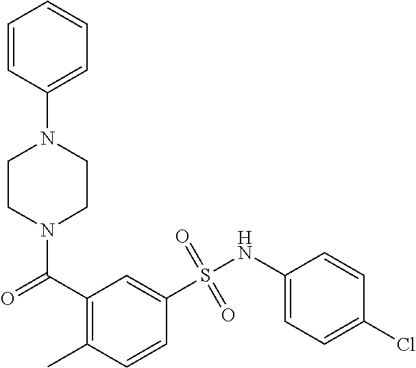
N1(C(=O)C2=C(C)C=CC(S(NC3=CC=C(Cl)C=C3)(=O)=O)=C2)CCN(C2=CC=CC=C2)CC1
